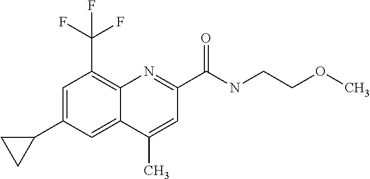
C1(C)=CC(C(NCCOC)=O)=NC2=C(C(F)(F)F)C=C(C3CC3)C=C12
